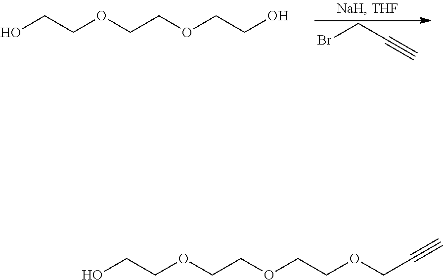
BrCC#C.OCCOCCOCCO.OCCOCCOCCOCC#C
